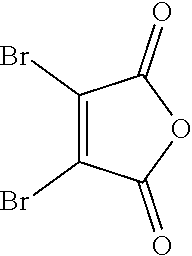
C1(Br)=C(Br)C(=O)OC1=O
